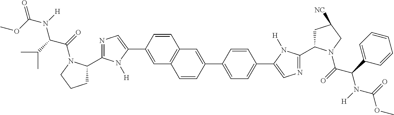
C12=C(C=C(C3=CN=C(C4CCCN4C(=O)C(C(C)C)N([H])C(OC)=O)N3[H])C=C1)C=CC(C1=CC=C(C3=CN=C(C4CC([NC])CN4C(=O)C(C4=CC=CC=C4)N([H])C(=O)OC)N3[H])C=C1)=C2
